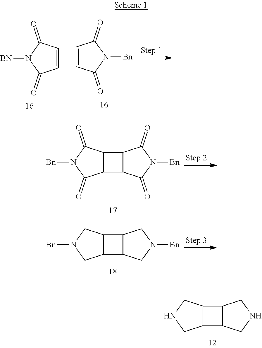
C1=CC(=O)N([BN])C1=O.C1=CC(=O)N([Bn])C1=O.C12C(C3C1C(=O)N([Bn])C3=O)C(=O)N([Bn])C2=O.C12C(C3C1CN([Bn])C3)CN([Bn])C2.C12C(C3C1CNC3)CNC2
